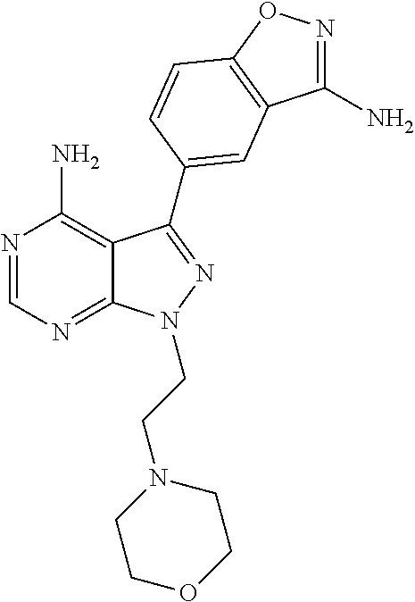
N1=CN=C2C(=C1N)C(C1=CC3=C(ON=C3N)C=C1)=NN2CCN1CCOCC1
